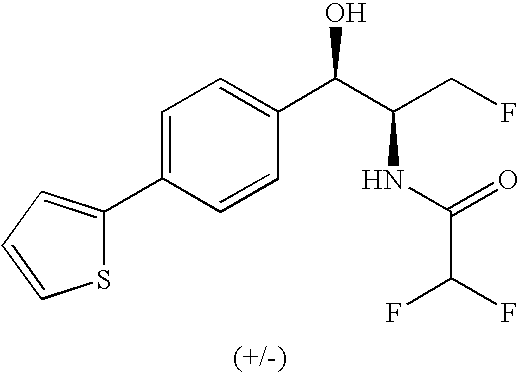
C1=C(C2=CC=CS2)C=CC(C(C(CF)NC(=O)C(F)F)O)=C1
